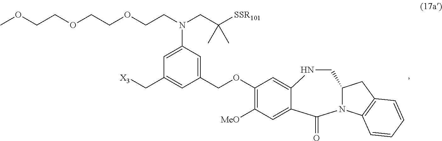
[X3]CC1=CC(COC2=C([MeO])C=C3C(=C2)NCC2N(C4=C(C2)C=CC=C4)C3=O)=CC(N(CC([SSR101])(C)C)CCOCCOCCOC)=C1
